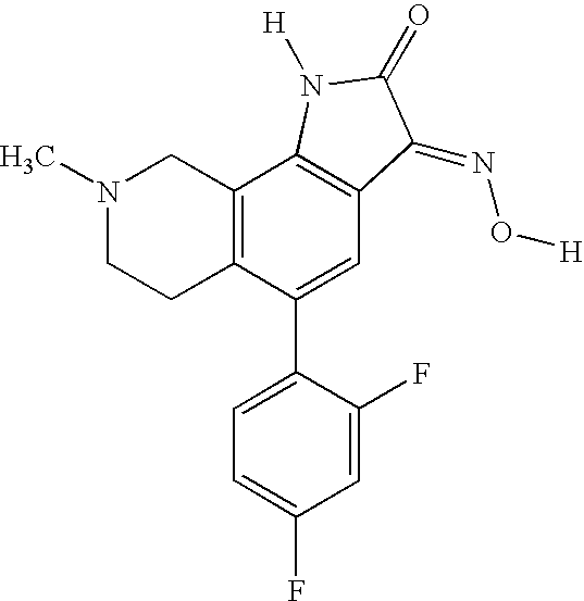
N1(C)CCC2=C(C1)C1=C(C=C2C2=CC=C(F)C=C2F)C(=NO[H])C(=O)N1[H]
